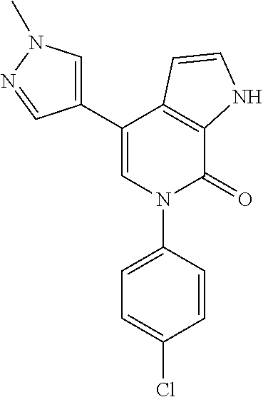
C1(C2=CN(C3=CC=C(Cl)C=C3)C(=O)C3=C2C=CN3)=CN(C)N=C1
